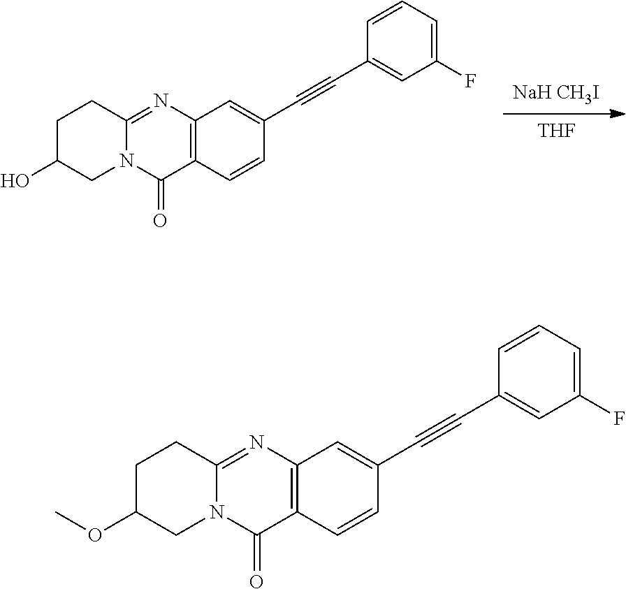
[THF].[NaH CH3I].C12=C(N=C3N(C1=O)CC(O)CC3)C=C(C#CC1=CC(F)=CC=C1)C=C2.C12=C(N=C3N(C1=O)CC(OC)CC3)C=C(C#CC1=CC(F)=CC=C1)C=C2
